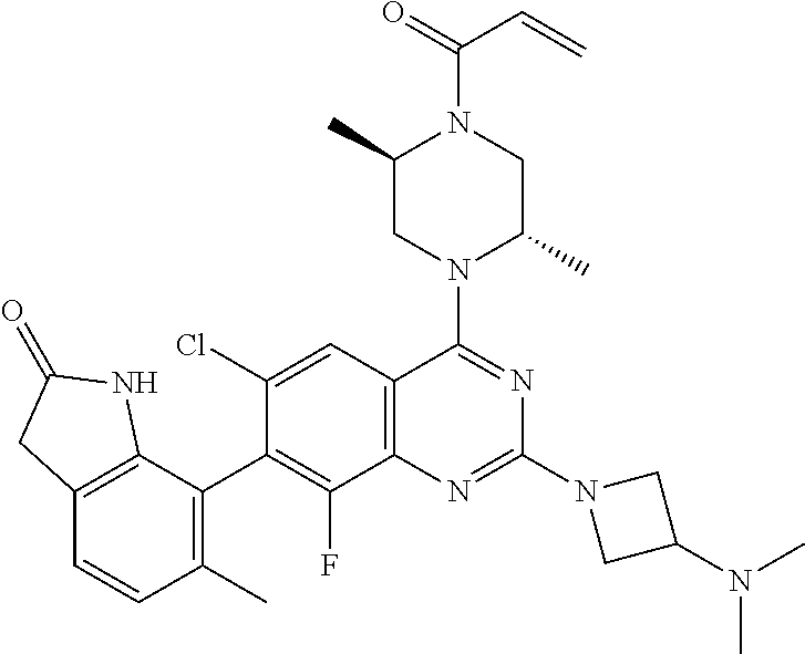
C12=C(C=C(Cl)C(C3=C(C)C=CC4=C3NC(=O)C4)=C1F)C(N1C(C)CN(C(=O)C=C)C(C)C1)=NC(N1CC(N(C)C)C1)=N2
